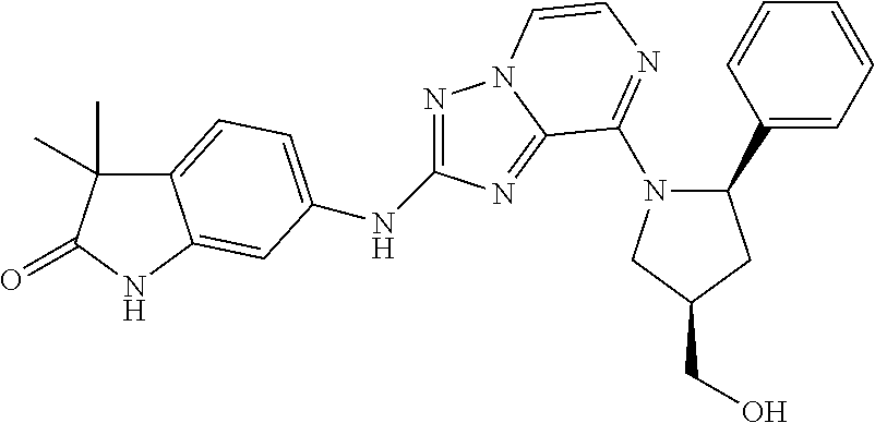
C12=CC=C(NC3=NN4C(=N3)C(N3C(C5=CC=CC=C5)CC(CO)C3)=NC=C4)C=C1NC(=O)C2(C)C
